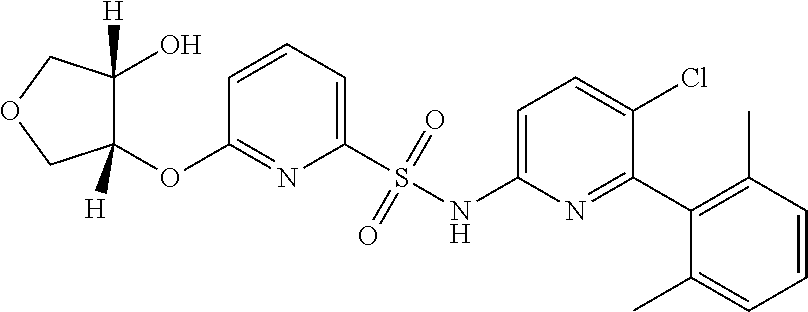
C1(S(NC2=CC=C(Cl)C(C3=C(C)C=CC=C3C)=N2)(=O)=O)=CC=CC(OC2([H])C(O)([H])COC2)=N1
